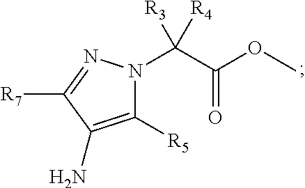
C(C(OC)=O)([R3])([R4])N1C([R5])=C(N)C([R7])=N1
